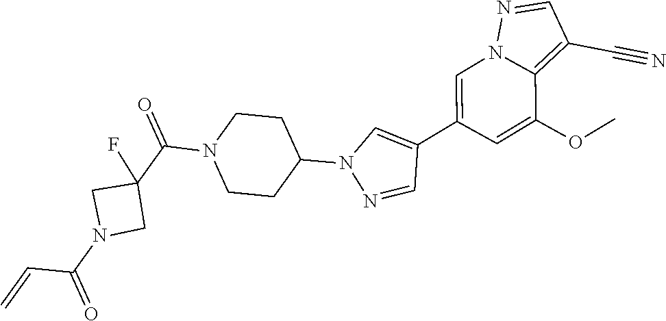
C1=C(C2=CN(C3CCN(C(C4(F)CN(C(=O)C=C)C4)=O)CC3)N=C2)C=C(OC)C2=C(C#N)C=NN12
